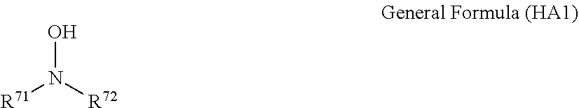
ON([R72])[R71]
